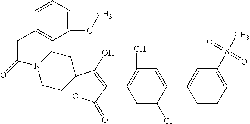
C12(OC(=O)C(C3=C(C)C=C(C4=CC(S(C)(=O)=O)=CC=C4)C(Cl)=C3)=C1O)CCN(C(=O)CC1=CC(OC)=CC=C1)CC2
